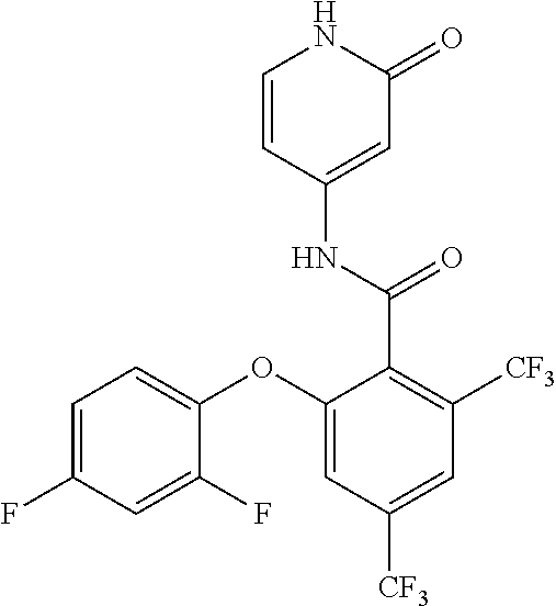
C1=CC(NC(C2=C([CF3])C=C([CF3])C=C2OC2=CC=C(F)C=C2F)=O)=CC(=O)N1
